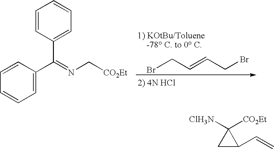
BrCC=CCBr.C1=CC(C(=NC[CO2Et])C2=CC=CC=C2)=CC=C1.C1C(C=C)C1([CO2Et])[ClH3N]
